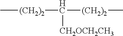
C([(CH2)2]C)([CH2OCH2CH3])[(CH2)2]C
